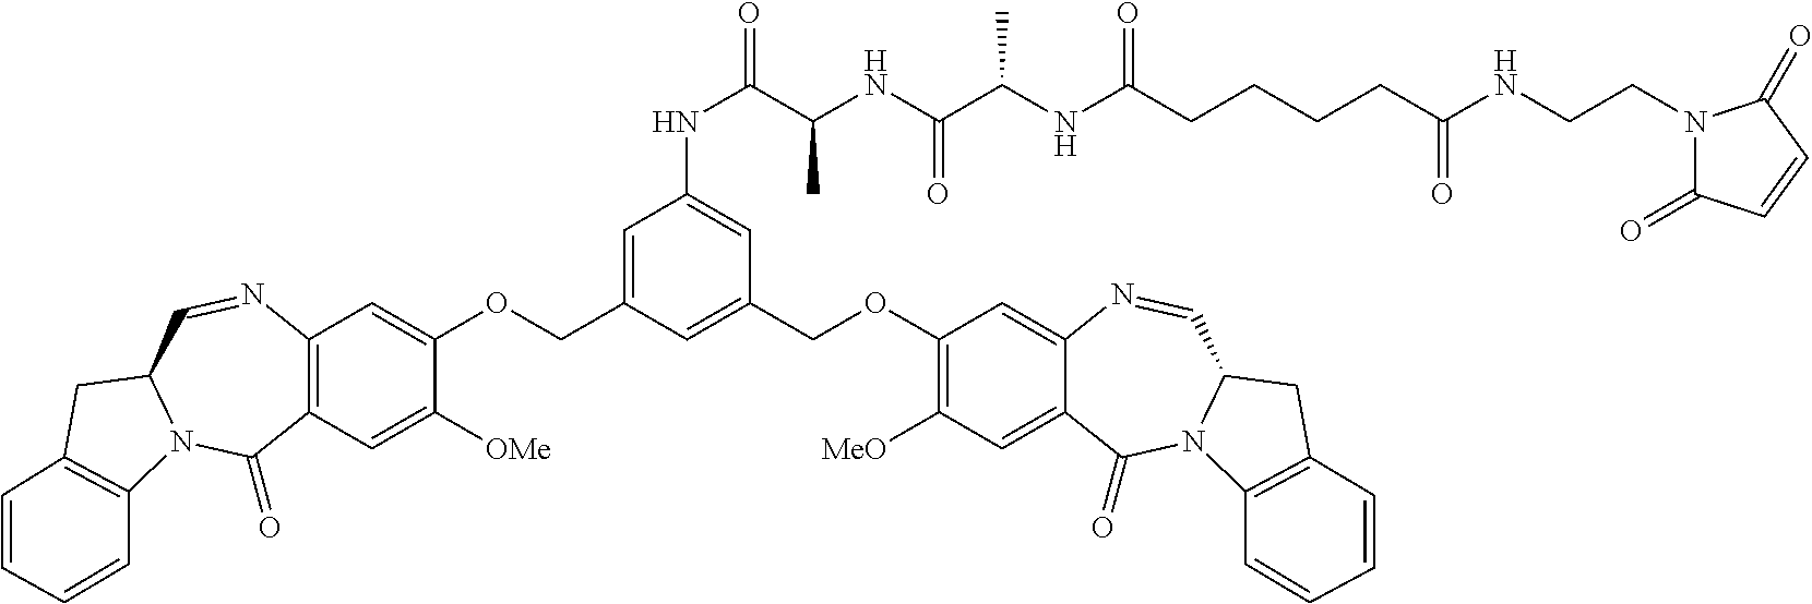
C1=C(COC2=CC3=C(C=C2[OMe])C(=O)N2C(C=N3)CC3=C2C=CC=C3)C=C(COC2=C([MeO])C=C3C(=C2)N=CC2N(C3=O)C3=C(C2)C=CC=C3)C=C1NC(C(NC(C(NC(CCCCC(=O)NCCN1C(=O)C=CC1=O)=O)C)=O)C)=O
